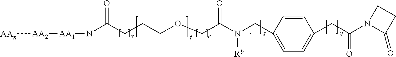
[AAn][AA2][AA1]NC(CCCOCC(N(CC1=CC=C(CC(N2C(=O)CC2)=O)C=C1)[Rb])=O)=O
